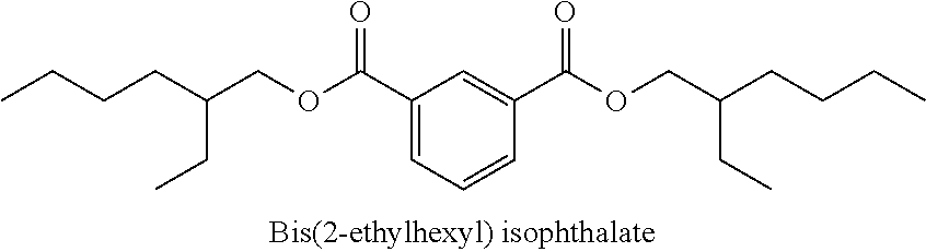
C1(C(OCC(CCCC)CC)=O)=CC=CC(C(OCC(CCCC)CC)=O)=C1
